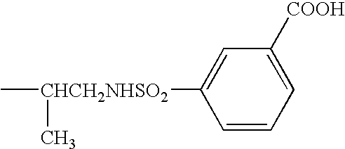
C[CHCH2NHSO2](C)C1=CC([COOH])=CC=C1
